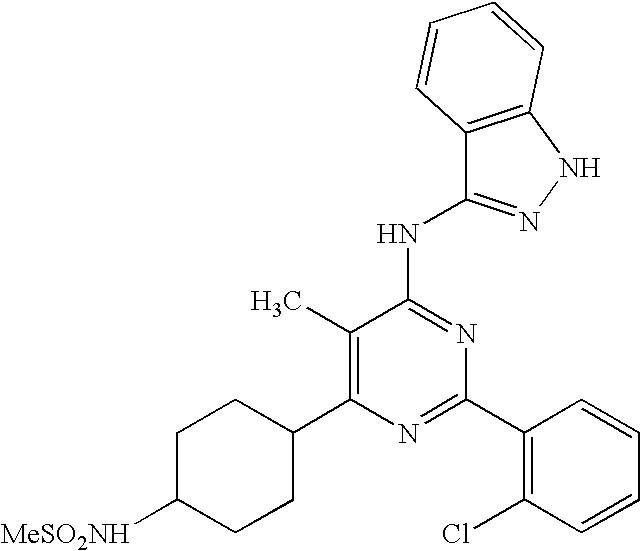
C1(C)=C(C2CCC([MeSO2NH])CC2)N=C(C2=C(Cl)C=CC=C2)N=C1NC1=NNC2=C1C=CC=C2
